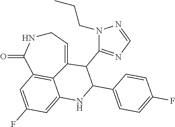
C1NC(=O)C2=C3C(=CC(F)=C2)NC(C2=CC=C(F)C=C2)C(C2=NC=NN2CCC)C3=C1
